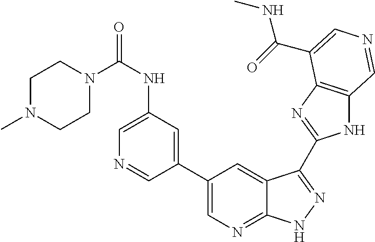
C1(C2=CN=C3C(=C2)C(C2=NC4=C(N2)C=NC=C4C(=O)NC)=NN3)=CC(NC(N2CCN(C)CC2)=O)=CN=C1
